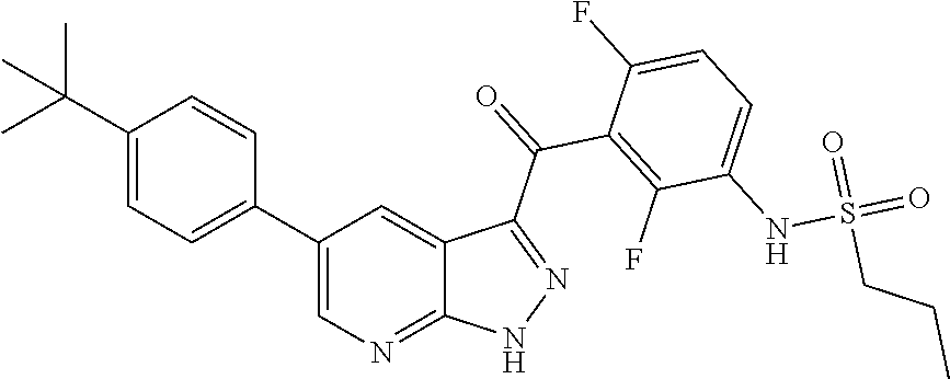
C1(C(C)(C)C)=CC=C(C2=CN=C3C(=C2)C(C(=O)C2=C(F)C(NS(=O)(=O)CCC)=CC=C2F)=NN3)C=C1
